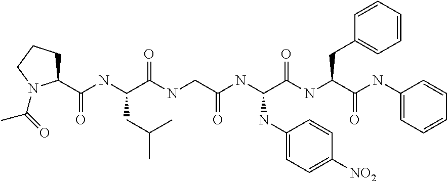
C(NC(C(NCC(=O)NC(C(=O)NC(CC1=CC=CC=C1)C(=O)NC1=CC=CC=C1)NC1=CC=C([NO2])C=C1)=O)CC(C)C)(=O)C1CCCN1C(C)=O
